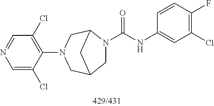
C1=NC=C(Cl)C(N2CC3N(C(NC4=CC(Cl)=C(F)C=C4)=O)CC(C2)C3)=C1Cl
